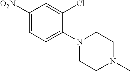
C1([O2N])=CC=C(N2CCN(C)CC2)C(Cl)=C1
